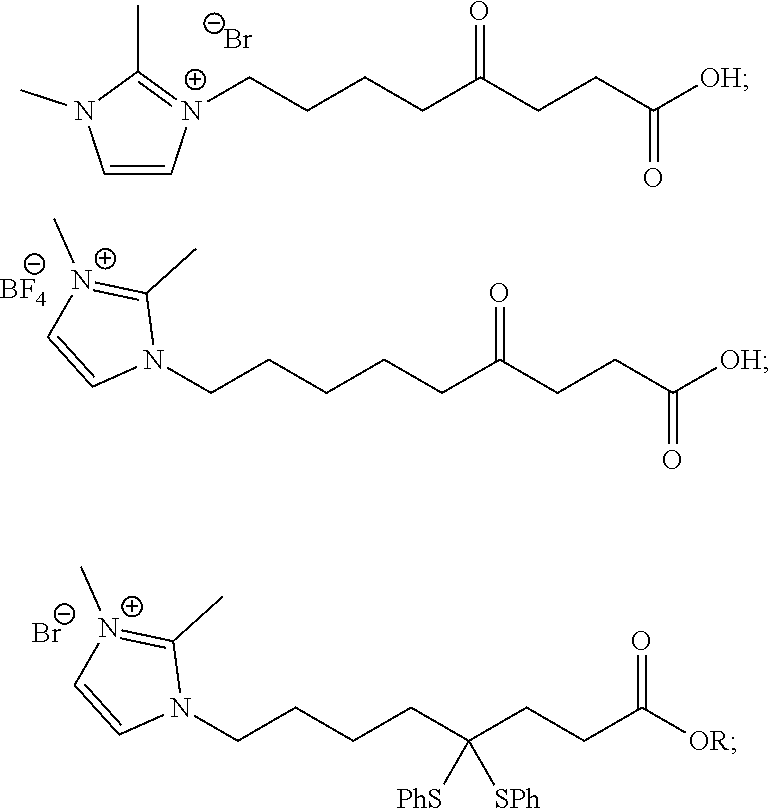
C1=C[N+](CCCCC(CCC([OH])=O)=O)=C(C)N1C.[Br-].C(CCCCC(CCC([OH])=O)=O)N1C(C)=[N+](C)C=C1.[BF4].C(CCCC(CCC([OR])=O)([SPh])[PhS])N1C(C)=[N+](C)C=C1.[Br-]
